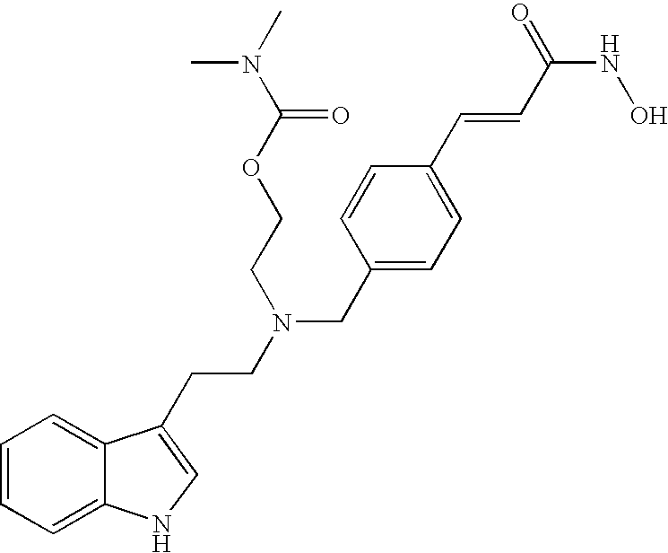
C1=CC=C2C(=C1)C(CCN(CC1=CC=C(C=CC(NO)=O)C=C1)CCOC(N(C)C)=O)=CN2
